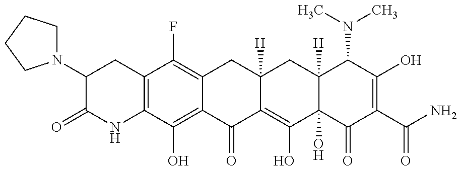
C12=C(C(O)=C3C(=C1F)CC1([H])C(=C(O)C4(O)C([H])(C1)C(N(C)C)C(O)=C(C(N)=O)C4=O)C3=O)NC(=O)C(N1CCCC1)C2
